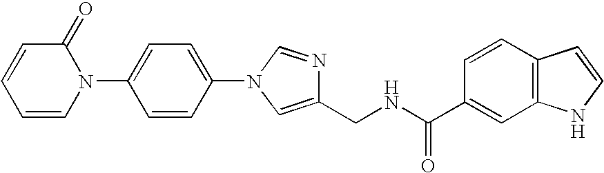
C1=CC=CN(C2=CC=C(N3C=NC(CNC(=O)C4=CC5=C(C=C4)C=CN5)=C3)C=C2)C1=O
